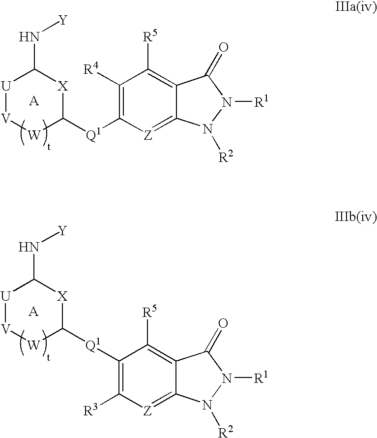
C1([R4])=C([Q1]C2[X]C(N[Y])[U][V][W]2)[Z]=C2C(=C1[R5])C(=O)N([R1])N2[R2].C1([Q1]C2[X]C(N[Y])[U][V][W]2)=C([R3])[Z]=C2C(=C1[R5])C(=O)N([R1])N2[R2]
